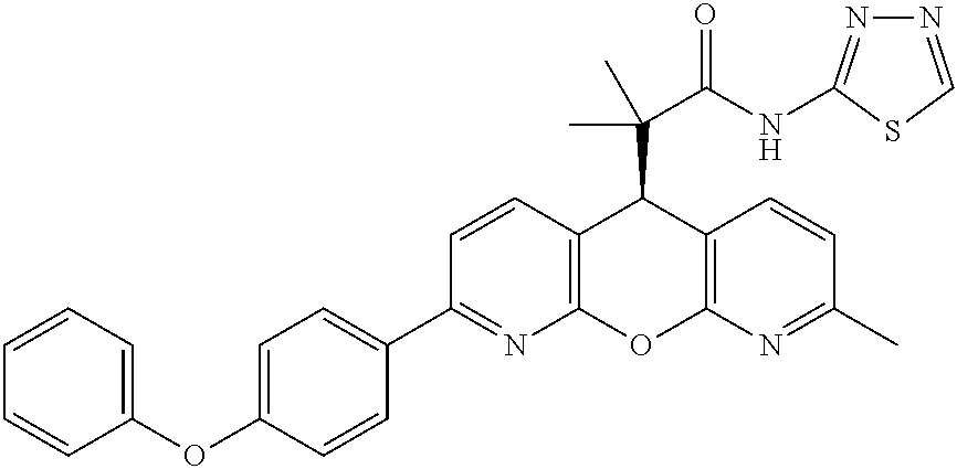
C1(C2=NC3=C(C=C2)C(C(C(NC2=NN=CS2)=O)(C)C)C2=C(O3)N=C(C)C=C2)=CC=C(OC2=CC=CC=C2)C=C1
